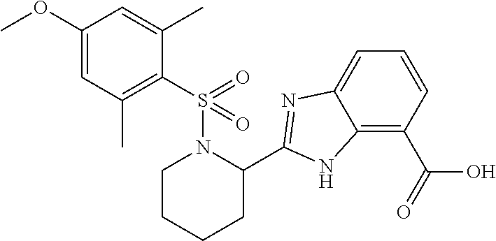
C1(C2=NC3=CC=CC(C(=O)O)=C3N2)N(S(=O)(C2=C(C)C=C(OC)C=C2C)=O)CCCC1
